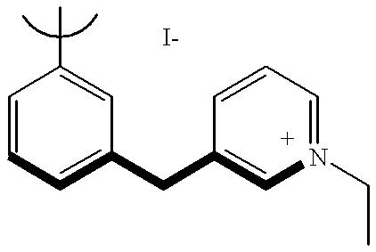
C1=CC=C(CC2=CN(CC)=CC=C2)C=C1C
